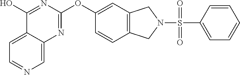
C12=CC=NC=C1N=C(OC1=CC3=C(C=C1)CN(S(=O)(C1=CC=CC=C1)=O)C3)N=C2O
